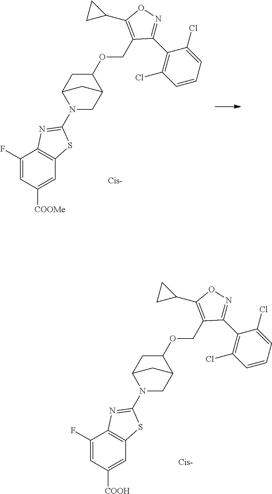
C1([COOH])=CC2=C(C(F)=C1)N=C(N1CC3C(OCC4=C(C5CC5)ON=C4C4=C(Cl)C=CC=C4Cl)CC1C3)S2.C1([COOMe])=CC2=C(C(F)=C1)N=C(N1CC3C(OCC4=C(C5CC5)ON=C4C4=C(Cl)C=CC=C4Cl)CC1C3)S2
